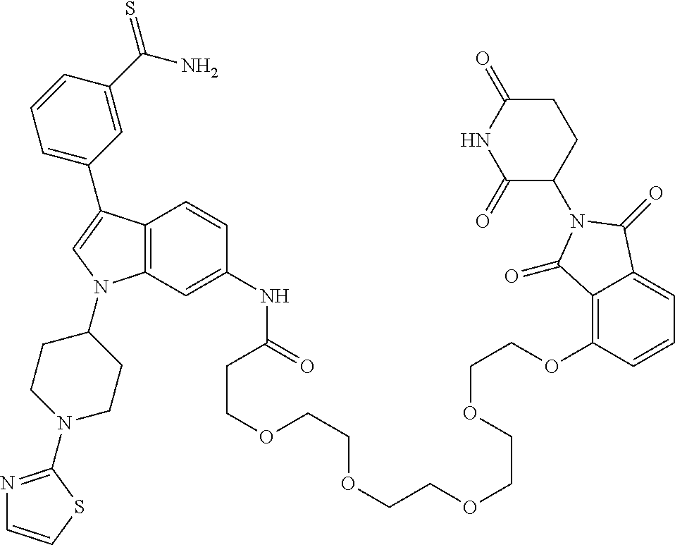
C12=C(C=C(NC(CCOCCOCCOCCOCCOC3=C4C(=CC=C3)C(=O)N(C3CCC(=O)NC3=O)C4=O)=O)C=C1)N(C1CCN(C3=NC=CS3)CC1)C=C2C1=CC=CC(C(N)=S)=C1
